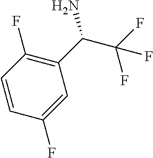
C1(C(N)C(F)(F)F)=C(F)C=CC(F)=C1
